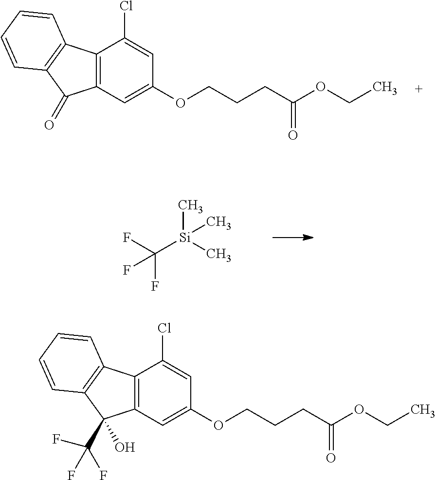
C12=C(C=C(OCCCC(=O)OCC)C=C1Cl)C(=O)C1=C2C=CC=C1.FC(F)(F)[Si](C)(C)C.C12=C(C=C(OCCCC(=O)OCC)C=C1Cl)C(C(F)(F)F)(O)C1=C2C=CC=C1
